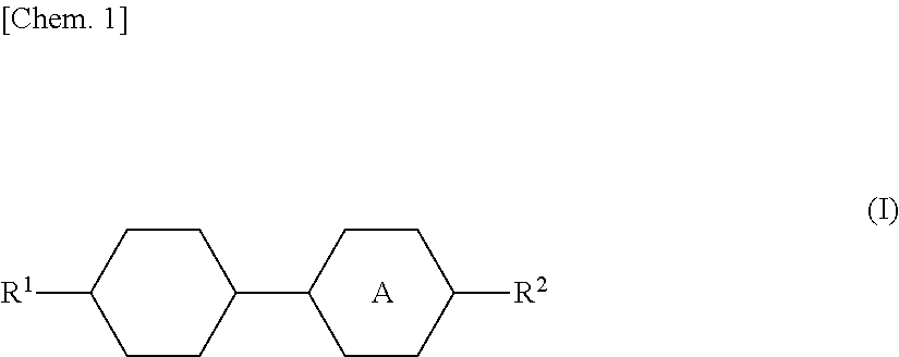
C1CC([R1])CCC1C1CCC([R2])CC1.[A]
